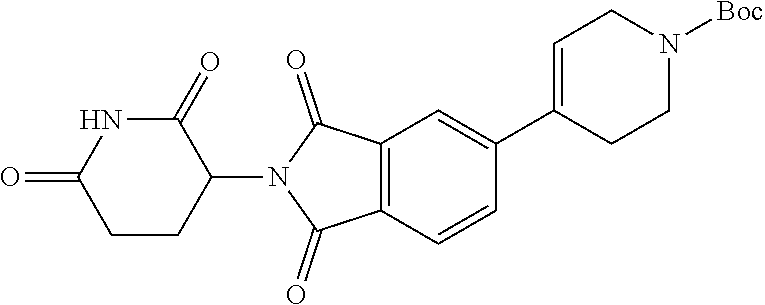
C1CC(N2C(=O)C3=C(C2=O)C=C(C2=CCN([Boc])CC2)C=C3)C(=O)NC1=O
